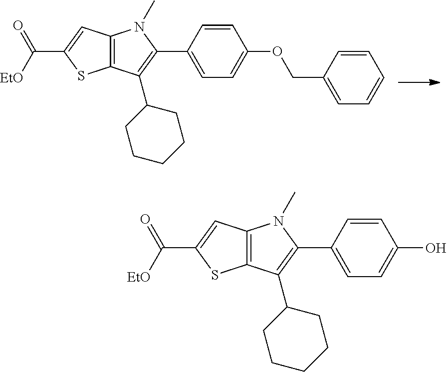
C12=C(C(C3CCCCC3)=C(C3=CC=C(OCC4=CC=CC=C4)C=C3)N1C)SC(C([EtO])=O)=C2.C12=C(C(C3CCCCC3)=C(C3=CC=C(O)C=C3)N1C)SC(C([EtO])=O)=C2
